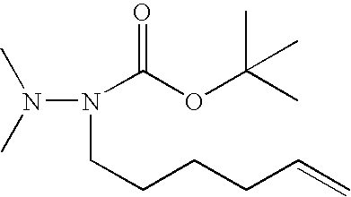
N(CCCCC=C)(N(C)C)C(OC(C)(C)C)=O
